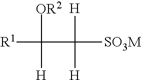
[R1]C([OR2])([H])C([H])([H])[SO3M]
